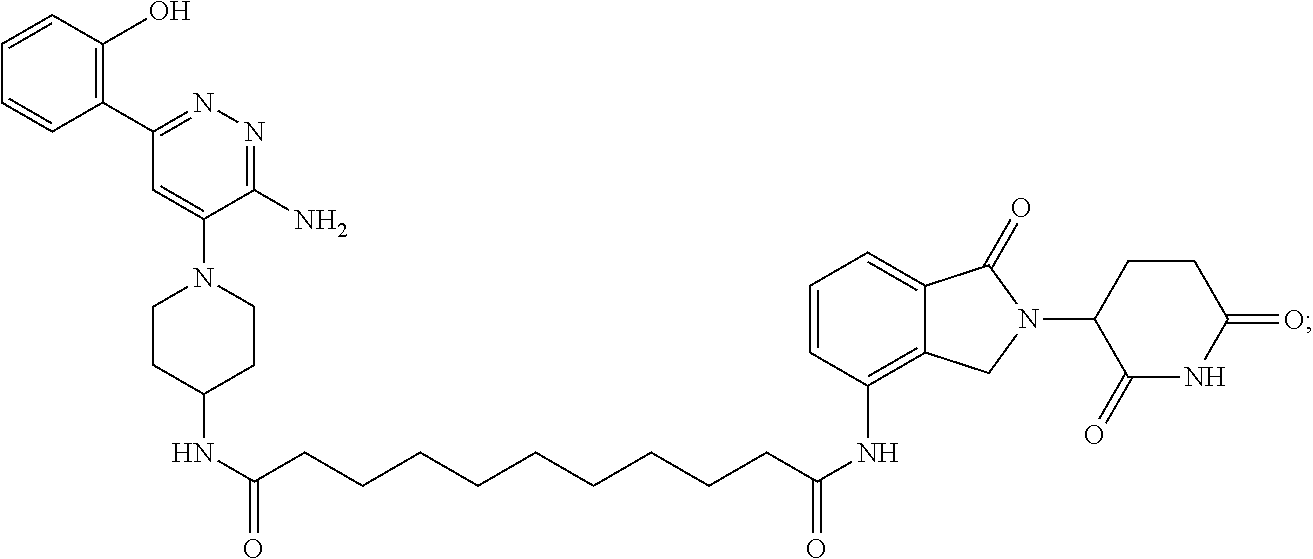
N(C(CCCCCCCCCC(NC1=C2C(=CC=C1)C(=O)N(C1C(=O)NC(=O)CC1)C2)=O)=O)C1CCN(C2=CC(C3=C(O)C=CC=C3)=NN=C2N)CC1
